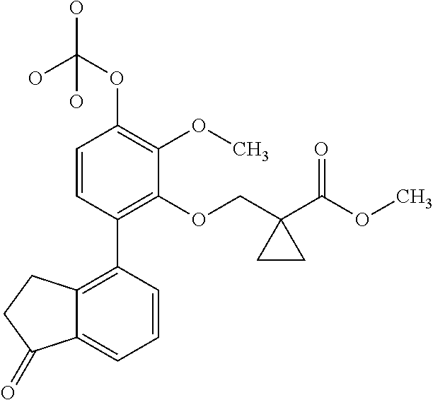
C1=CC(C2=C3C(=CC=C2)C(=O)CC3)=C(OCC2(C(OC)=O)CC2)C(OC)=C1OC(O)(O)O
